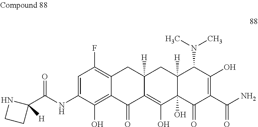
C1=C(NC(=O)C2([H])NCC2)C(O)=C2C(=C1F)CC1([H])C(=C(O)C3(O)C([H])(C1)C(N(C)C)C(O)=C(C(N)=O)C3=O)C2=O
